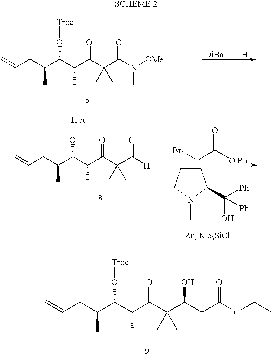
C=CCC(C(C(C(C(C(CC(OC(C)(C)C)=O)O)(C)C)=O)C)O[Troc])C.C=CCC(C(C(C(C(C([H])=O)(C)C)=O)C)O[Troc])C.C1CCN(C)C1C([Ph])(O)[Ph].BrCC([OtBu])=O.C=CCC(C(C(C(C(C(N([OMe])C)=O)(C)C)=O)C)O[Troc])C.[DiBal][H]
